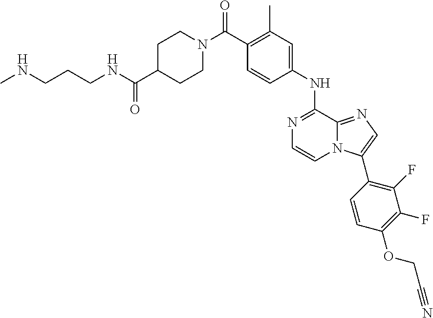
C1CN(C(C2=C(C)C=C(NC3=NC=CN4C3=NC=C4C3=C(F)C(F)=C(OCC#N)C=C3)C=C2)=O)CCC1C(NCCCNC)=O
